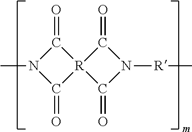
N1(C)C(=O)[R]2(C1=O)C(=O)N([R]C)C2=O
